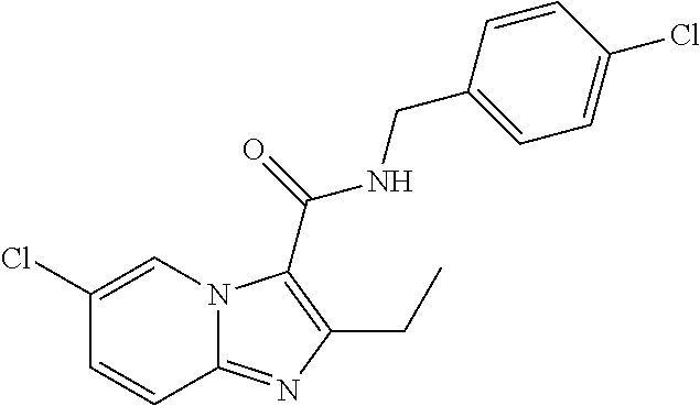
C1(Cl)=CN2C(=NC(CC)=C2C(=O)NCC2=CC=C(Cl)C=C2)C=C1
